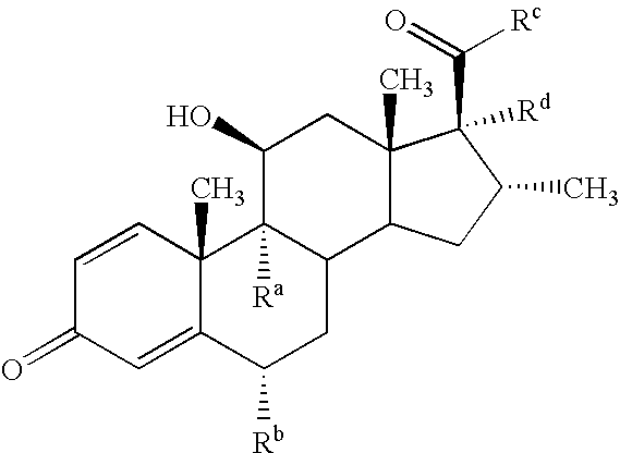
C1=CC2(C)C(=CC1=O)C([Rb])CC1C2([Ra])C(O)CC2(C)C1CC(C)C2([Rd])C([Rc])=O
